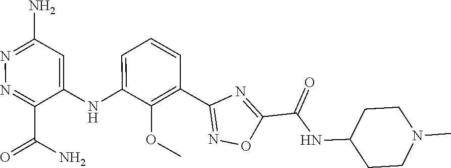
C1=CC=C(NC2=CC(N)=NN=C2C(N)=O)C(OC)=C1C1=NOC(C(NC2CCN(C)CC2)=O)=N1
